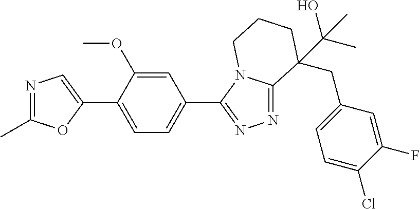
N1=C(C)OC(C2=CC=C(C3=NN=C4N3CCCC4(CC3=CC=C(Cl)C(F)=C3)C(O)(C)C)C=C2OC)=C1
